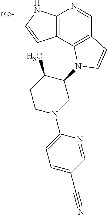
C12=C(C3=C(C=N1)C=CN3C1C(C)CCN(C3=CC=C(C#N)C=N3)C1)C=CN2
